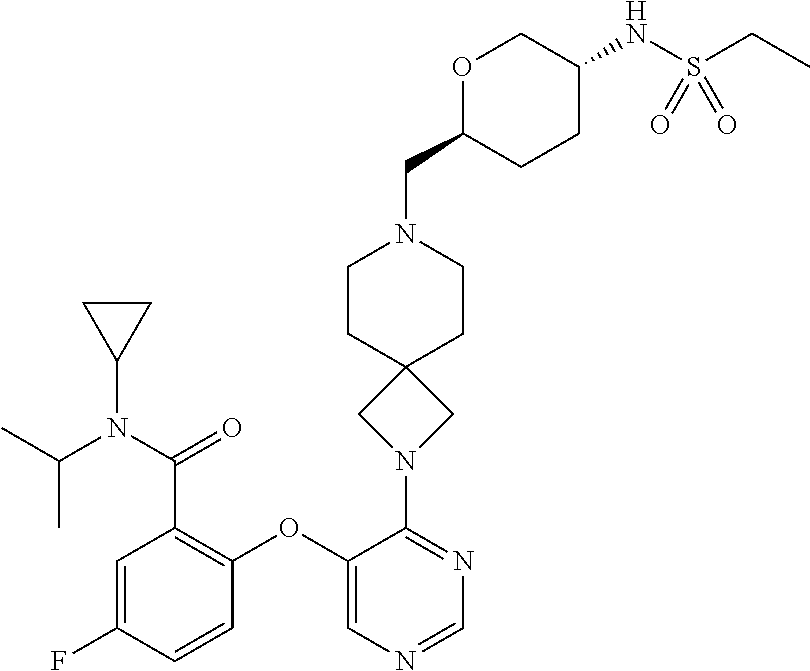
C1=C(F)C=CC(OC2=CN=CN=C2N2CC3(C2)CCN(CC2CCC(NS(CC)(=O)=O)CO2)CC3)=C1C(N(C(C)C)C1CC1)=O
